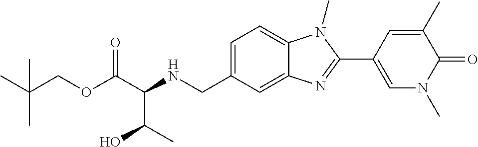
C(OC(C(NCC1=CC=C2C(=C1)N=C(C1=CN(C)C(=O)C(C)=C1)N2C)C(O)C)=O)C(C)(C)C
